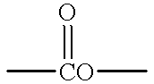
C[CO](C)=O
